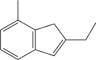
C12=C(C=C(CC)C1)C=CC=C2C
